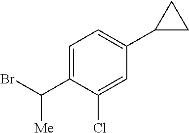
C1=C(C(Br)[Me])C(Cl)=CC(C2CC2)=C1
